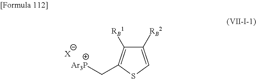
C1([RB2])=CSC(C[Ar3P])=C1[RB1].[X]
